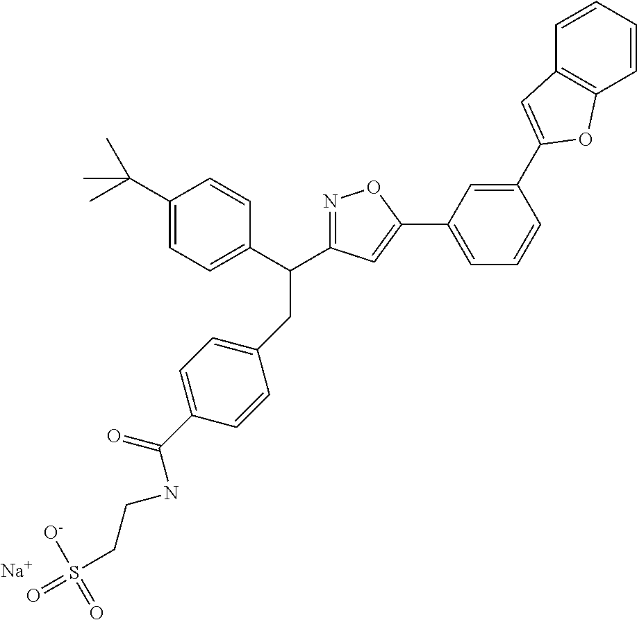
[Na].C1(CC(C2=CC=C(C(C)(C)C)C=C2)C2=NOC(C3=CC=CC(C4=CC5=C(C=CC=C5)O4)=C3)=C2)=CC=C(C(=O)NCCS(=O)([O-])=O)C=C1
